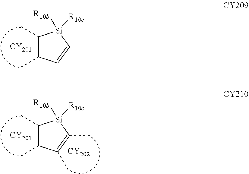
[CY201].C1=C[Si]([R10b])([R10c])C(C)=C1C.[CY201].C1(C)=C(C)[Si]([R10b])([R10c])C(C)=C1C.[CY202]
